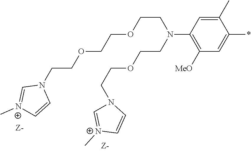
C1(C)=CC(N(CCOCCN2C=[N+](C)C=C2)CCOCCOCCN2C=[N+](C)C=C2)=C([MeO])C=C1*
